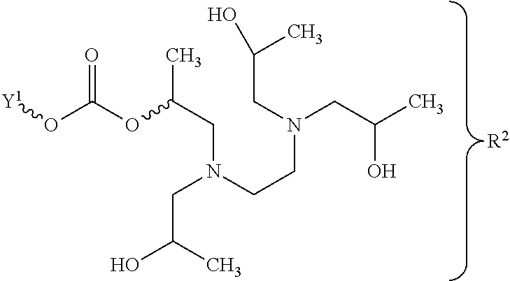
C(N(CC(C)OC(O[Y1])=O)CC(O)C)CN(CC(C)O)CC(O)C.[R2]
